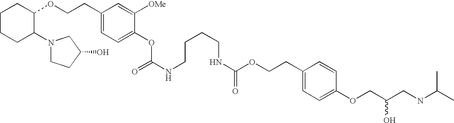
C1CCC(N2CCC(O)C2)C(OCCC2=CC=C(OC(NCCCCNC(=O)OCCC3=CC=C(OCC(CNC(C)C)O)C=C3)=O)C([OMe])=C2)C1
